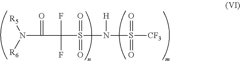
N(C(C(S(N(S([CF3])(=O)=O)[H])(=O)=O)(F)F)=O)([R6])[R5]
